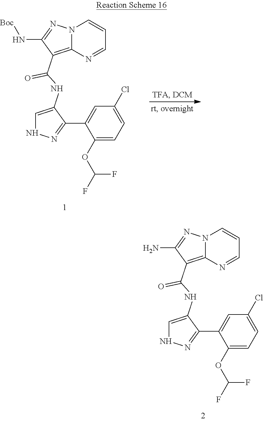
C1=C(NC(C2=C3N(N=C2N[Boc])C=CC=N3)=O)C(C2=CC(Cl)=CC=C2OC(F)F)=NN1.C1=C(NC(C2=C3N(N=C2N)C=CC=N3)=O)C(C2=CC(Cl)=CC=C2OC(F)F)=NN1
